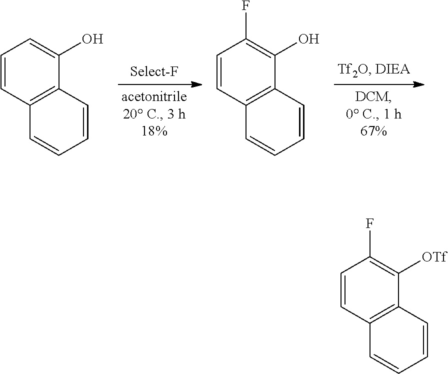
C1=CC2=C(C(O)=C1)C=CC=C2.C1=CC2=C(C(O)=C1F)C=CC=C2.C1=CC2=C(C([OTf])=C1F)C=CC=C2
